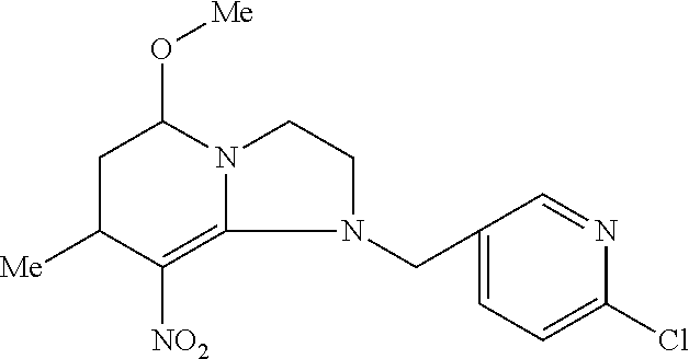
C1(CN2CCN3C2=C([NO2])C([Me])CC3O[Me])=CC=C(Cl)N=C1
